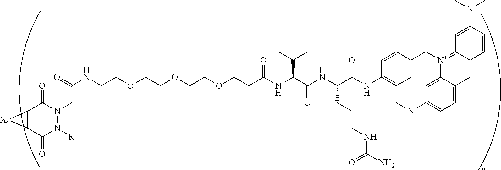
C(COCCOCCOCCC(NC(C(NC(C(NC1=CC=C(C[N+]2=C3C=C(N(C)C)C=CC3=CC3=CC=C(N(C)C)C=C23)C=C1)=O)CCCNC(N)=O)=O)C(C)C)=O)NC(=O)CN1N([R])C(=O)C2=C(C1=O)[X1]2
